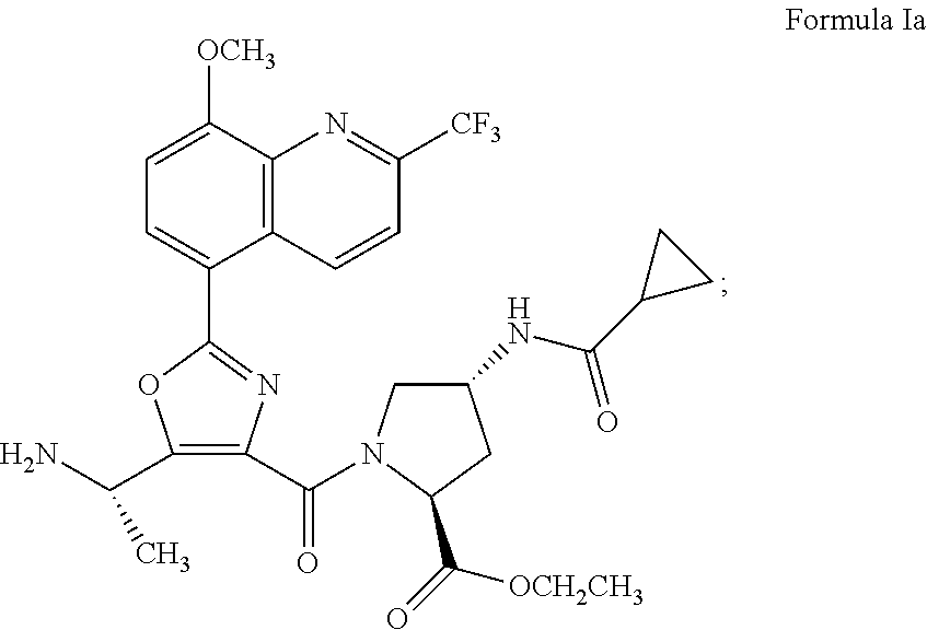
C12=C(C([OCH3])=CC=C1C1=NC(C(=O)N3CC(NC(C4CC4)=O)CC3C([OCH2CH3])=O)=C(C(N)C)O1)N=C([CF3])C=C2
